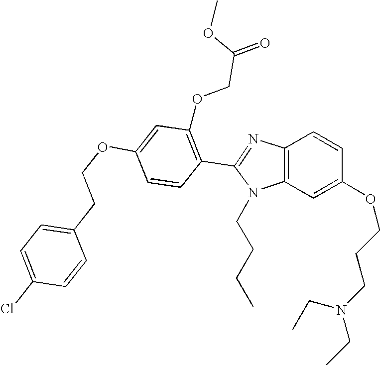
C1(CCOC2=CC(OCC(=O)OC)=C(C3=NC4=C(N3CCCC)C=C(OCCCN(CC)CC)C=C4)C=C2)=CC=C(Cl)C=C1
